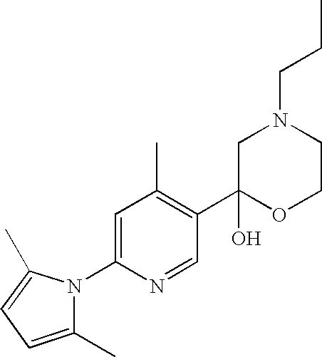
C1(C)=CC=C(C)N1C1=CC(C)=C(C2(O)OCCN(CCC)C2)C=N1
